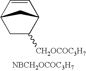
C1=CC2CC([CH2OCOC3H7])C1C2.[NBCH2OCOC3H7]
